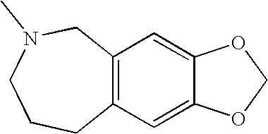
C12=C(C=C3C(=C1)OCO3)CCCN(C)C2
